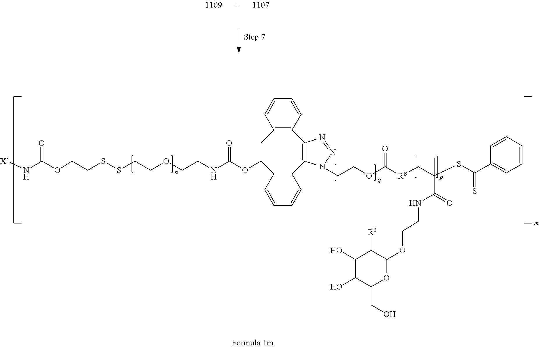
C(SSCCOCCNC(OC1C2=C(C3=C(C4=C(C1)C=CC=C4)N=NN3CCOC(=O)[R8]CC(SC(C1=CC=CC=C1)=S)(C)C(NCCOC1OC(CO)C(O)C(O)C1[R3])=O)C=CC=C2)=O)COC(N[X])=O
